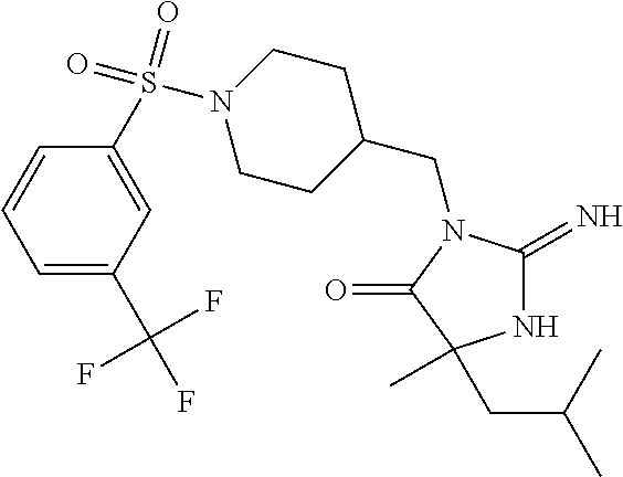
C1(CN2C(=N)NC(C)(CC(C)C)C2=O)CCN(S(=O)(=O)C2=CC(C(F)(F)F)=CC=C2)CC1
